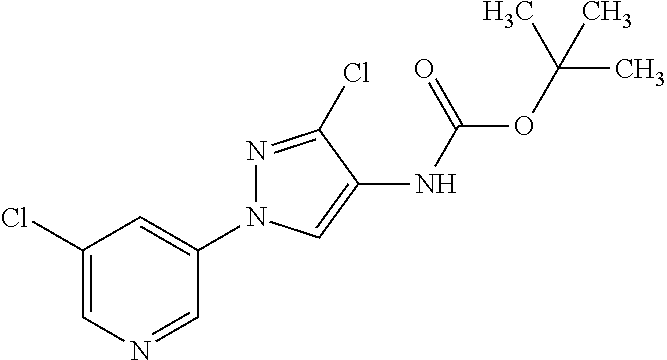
C1(Cl)=CN=CC(N2N=C(Cl)C(NC(=O)OC(C)(C)C)=C2)=C1
